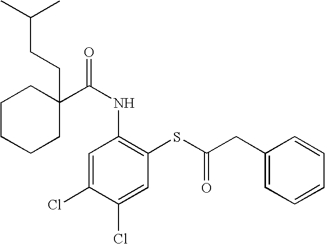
C1CCCC(CCC(C)C)(C(NC2=C(SC(=O)CC3=CC=CC=C3)C=C(Cl)C(Cl)=C2)=O)C1
